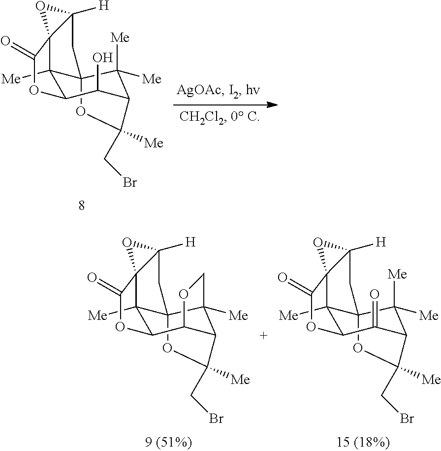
C12([Me])C34C([Me])([Me])C(C(O)C1OC(=O)C21C([H])(C3)O1)C(CBr)([Me])O4.C12([Me])C34C5([Me])C(C(C1OC(=O)C21C([H])(C3)O1)OC5)C(CBr)([Me])O4.C12([Me])C34C([Me])([Me])C(C(=O)C1OC(=O)C21C([H])(C3)O1)C(CBr)([Me])O4
